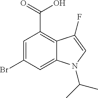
BrC1=CC(C(=O)O)=C2C(=C1)N(C(C)C)C=C2F
